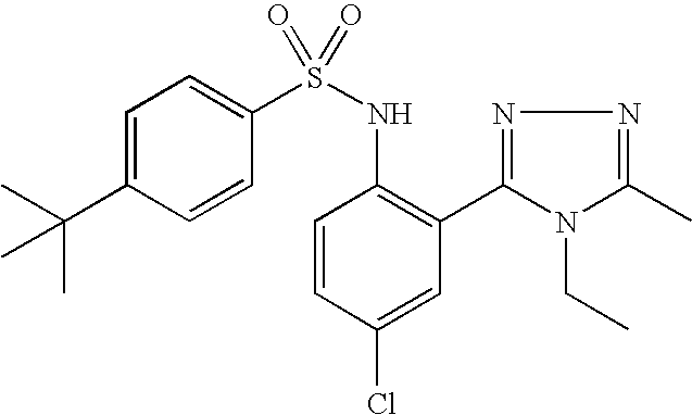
C1=C(C(C)(C)C)C=CC(S(NC2=C(C3=NN=C(C)N3CC)C=C(Cl)C=C2)(=O)=O)=C1
